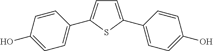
C1=C(C2=CC=C(O)C=C2)SC(C2=CC=C(O)C=C2)=C1
